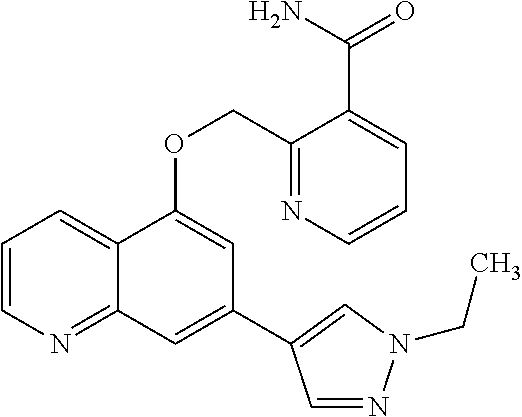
C1=CN=C2C(=C1)C(OCC1=NC=CC=C1C(N)=O)=CC(C1=CN(CC)N=C1)=C2
